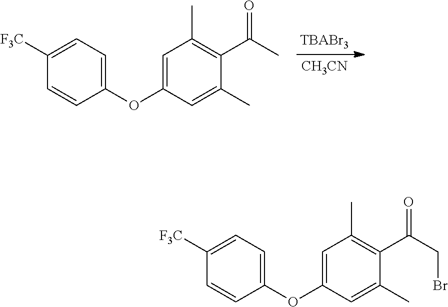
[CH3CN].C1(OC2=CC(C)=C(C(C)=O)C(C)=C2)=CC=C([F3C])C=C1.C1(OC2=CC(C)=C(C(CBr)=O)C(C)=C2)=CC=C([F3C])C=C1
